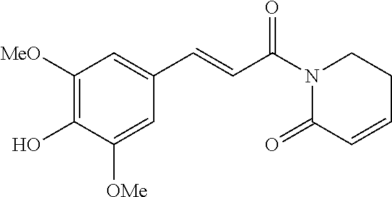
C1([MeO])=C(O)C([OMe])=CC(C=CC(N2C(=O)C=CCC2)=O)=C1
